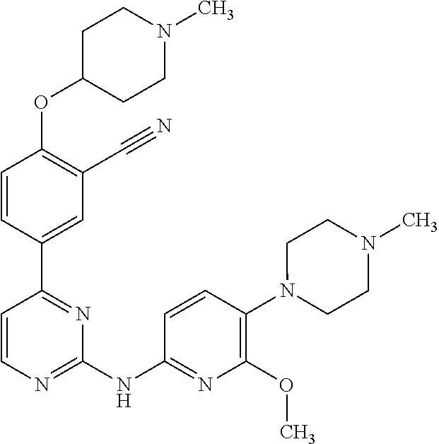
C1=CC(C2=NC(NC3=NC(OC)=C(N4CCN(C)CC4)C=C3)=NC=C2)=CC(C#N)=C1OC1CCN(C)CC1
